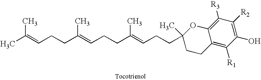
CC(=CCCC(=CCCC(=CCCC1(C)CCC2=C([R1])C(O)=C([R2])C([R3])=C2O1)C)C)C
